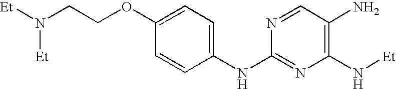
C1(NC2=CC=C(OCCN([Et])[Et])C=C2)=NC(N[Et])=C(N)C=N1
